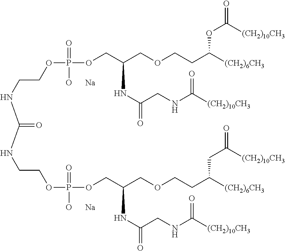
C(NCCOP(OCC(COCCC([(CH2)6CH3])CC(=O)[(CH2)10CH3])NC(=O)CNC([(CH2)10CH3])=O)(=O)[O      Na])(=O)NCCOP(OCC(COCCC([(CH2)6CH3])OC(=O)[(CH2)10CH3])NC(=O)CNC([(CH2)10CH3])=O)(=O)[O      Na]
